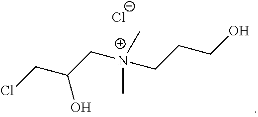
ClCC(C[N+](CCCO)(C)C)O.[Cl-]
